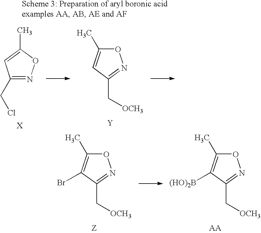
C1(CCl)=NOC(C)=C1.O1C(C)=CC(C[OCH3])=N1.[Y].O1C(C)=C(Br)C(C[OCH3])=N1.O1C(C)=C([(HO)2B])C(C[OCH3])=N1
